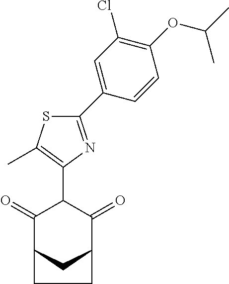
C1(=O)C2CC(C(=O)C1C1=C(C)SC(C3=CC(Cl)=C(OC(C)C)C=C3)=N1)CC2
